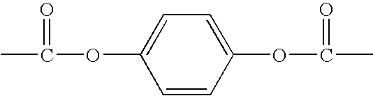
C1=CC(OC(C)=O)=CC=C1OC(C)=O
